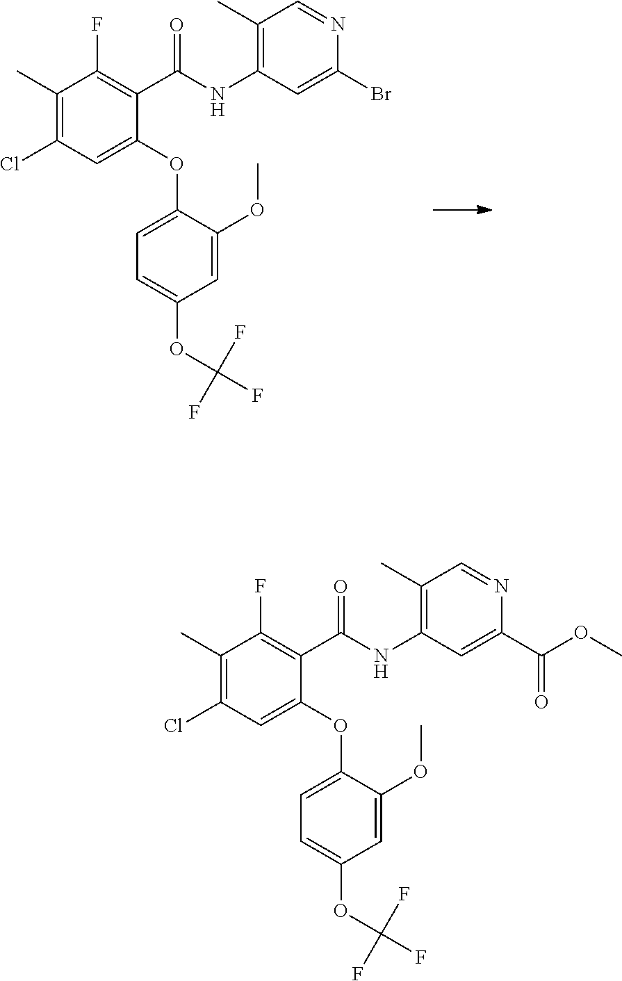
C1(C)=C(Cl)C=C(OC2=CC=C(OC(F)(F)F)C=C2OC)C(C(NC2=C(C)C=NC(Br)=C2)=O)=C1F.C1(C)=C(Cl)C=C(OC2=CC=C(OC(F)(F)F)C=C2OC)C(C(NC2=C(C)C=NC(C(OC)=O)=C2)=O)=C1F
